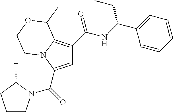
C1=C(C(=O)N2CCCC2C)N2C(=C1C(=O)NC(C1=CC=CC=C1)CC)C(C)OCC2
